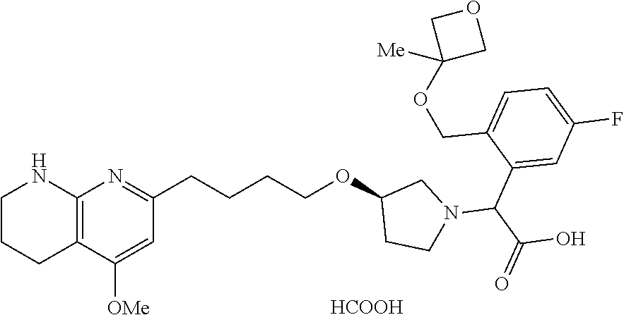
C(C1=CC(F)=CC=C1COC1([Me])COC1)(C(O)=O)N1CC(OCCCCC2=NC3=C(C([OMe])=C2)CCCN3)CC1.[HCOOH]
